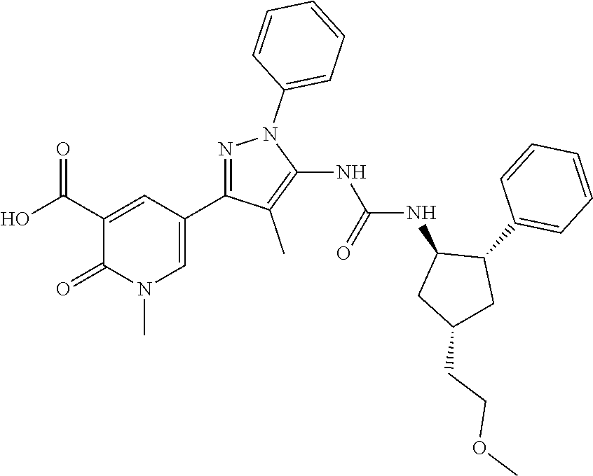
N1=C(C2=CN(C)C(=O)C(C(O)=O)=C2)C(C)=C(NC(NC2CC(CCOC)CC2C2=CC=CC=C2)=O)N1C1=CC=CC=C1
